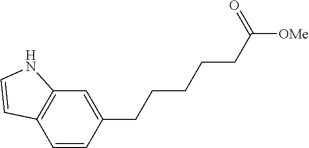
C1(CCCCCC([OMe])=O)=CC2=C(C=C1)C=CN2
